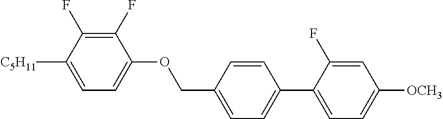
C1(F)=C(F)C([C5H11])=CC=C1OCC1=CC=C(C2=CC=C([OCH3])C=C2F)C=C1
